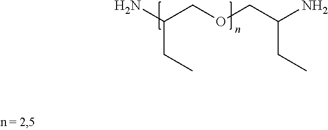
NC(COCC(N)CC)CC
